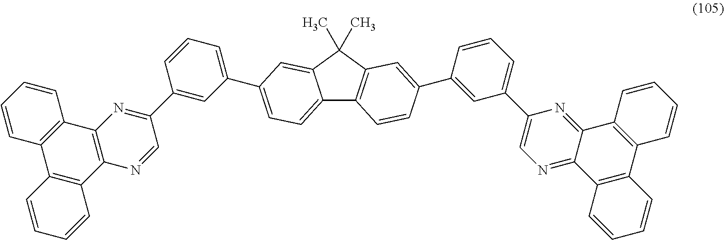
C12=CC=C(C3=CC=CC(C4=NC5=C(N=C4)C4=C(C6=C5C=CC=C6)C=CC=C4)=C3)C=C1C(C)(C)C1=C2C=CC(C2=CC(C3=CN=C4C(=N3)C3=C(C5=C4C=CC=C5)C=CC=C3)=CC=C2)=C1
